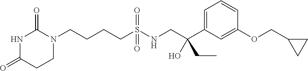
N1C(=O)CCN(CCCCS(NCC(C2=CC=CC(OCC3CC3)=C2)(CC)O)(=O)=O)C1=O
